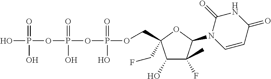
OP(=O)(OP(=O)(O)OP(=O)(O)OCC1(CF)C(O)C(F)(C)C(N2C=CC(=O)NC2=O)O1)O
